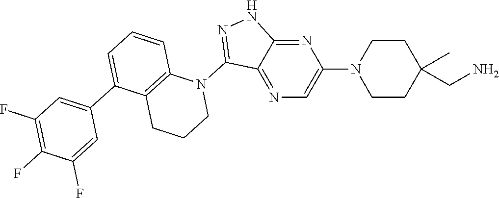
N1(C2=NNC3=NC(N4CCC(CN)(C)CC4)=CN=C23)C2=C(CCC1)C(C1=CC(F)=C(F)C(F)=C1)=CC=C2
